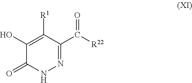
C1(O)=C([R1])C(C([R22])=O)=NNC1=O
